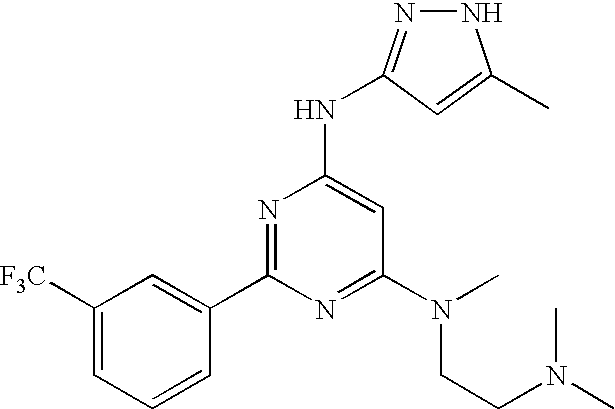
C1(C2=NC(NC3=NNC(C)=C3)=CC(N(CCN(C)C)C)=N2)=CC([F3C])=CC=C1
